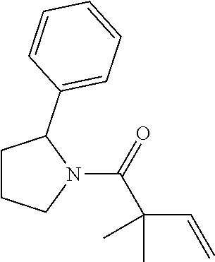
N1(C(=O)C(C=C)(C)C)C(C2=CC=CC=C2)CCC1
